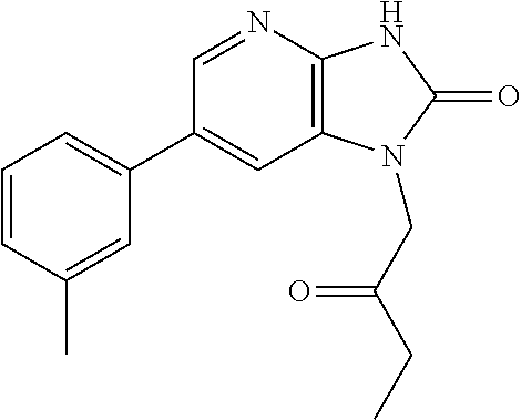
C1(C2=CC=CC(C)=C2)=CC2=C(N=C1)NC(=O)N2CC(CC)=O
